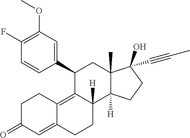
C1(F)=C(OC)C=C(C2C3=C4C(=CC(=O)CC4)CCC3([H])C3([H])C(C)(C2)C(O)(C#CC)CC3)C=C1
